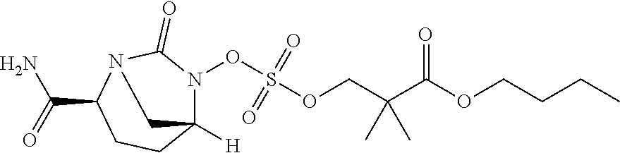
N1(OS(OCC(C(OCCCC)=O)(C)C)(=O)=O)C2([H])CCC(C(N)=O)N(C1=O)C2
